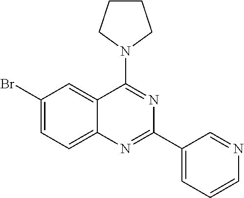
C1(Br)=CC=C2C(=C1)C(N1CCCC1)=NC(C1=CC=CN=C1)=N2
